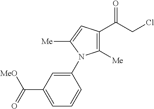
C1([Me])=C(C(CCl)=O)C=C([Me])N1C1=CC(C([MeO])=O)=CC=C1
